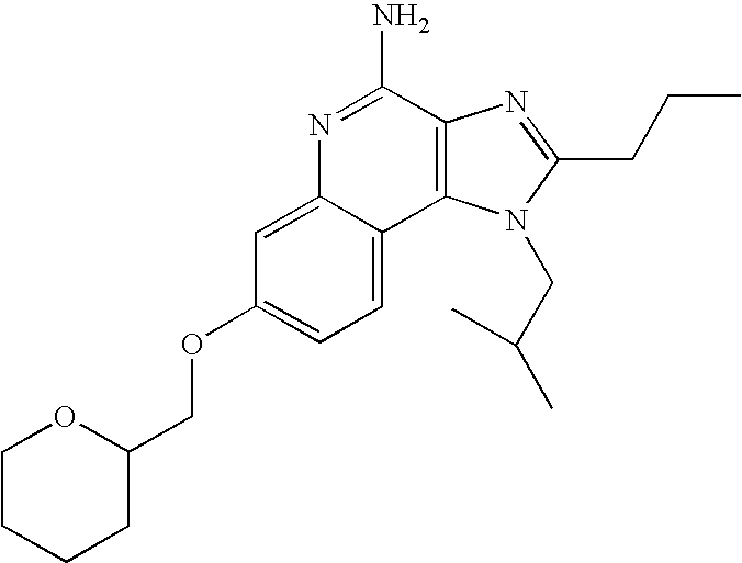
C1=C2C(=CC=C1OCC1OCCCC1)C1=C(C(N)=N2)N=C(CCC)N1CC(C)C
